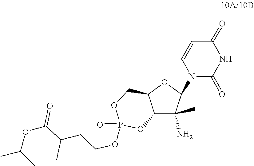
N1C(=O)N(C2OC3COP(=O)(OCCC(C(OC(C)C)=O)C)OC3C2(C)N)C=CC1=O
